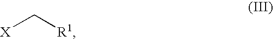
C([X])[R1]
